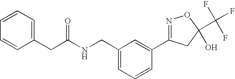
C(C(NCC1=CC=CC(C2=NOC(C(F)(F)F)(O)C2)=C1)=O)C1=CC=CC=C1
